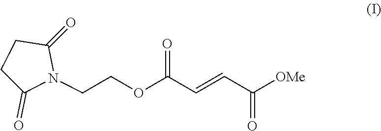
C1C(=O)N(CCOC(C=CC([OMe])=O)=O)C(=O)C1
